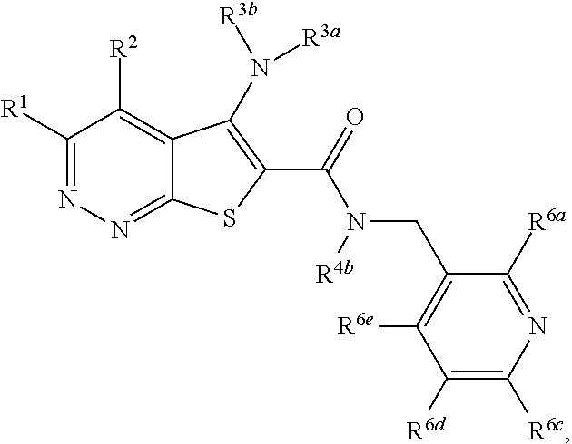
C1([R1])=NN=C2C(=C1[R2])C(N([R3b])[R3a])=C(C(N(CC1=C([R6e])C([R6d])=C([R6c])N=C1[R6a])[R4b])=O)S2
